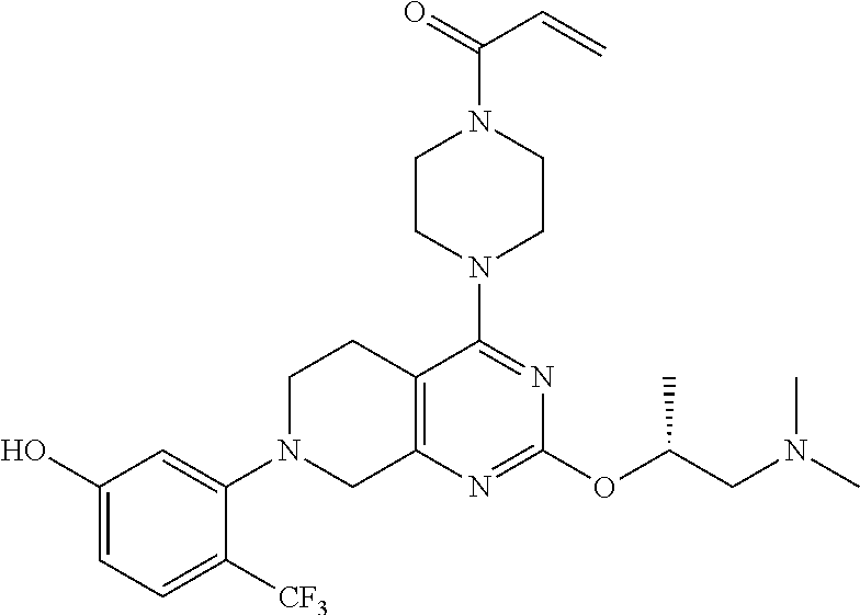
C1N(C2=CC(O)=CC=C2[CF3])CC2=C(C1)C(N1CCN(C(=O)C=C)CC1)=NC(OC(CN(C)C)C)=N2
